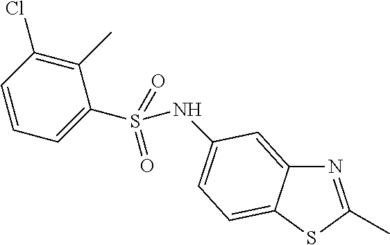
N1=C(C)SC2=CC=C(NS(C3=CC=CC(Cl)=C3C)(=O)=O)C=C12
